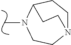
CN1C2CCN(CC1)CC2
